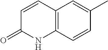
C12=C(C=CC(C)=C1)NC(=O)C=C2
